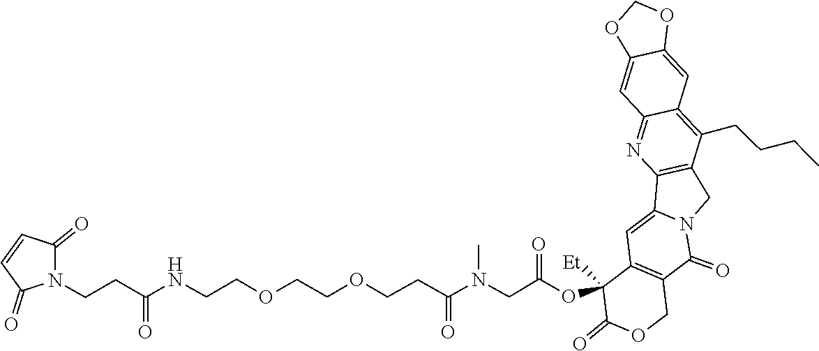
C1=CC(=O)N(CCC(=O)NCCOCCOCCC(=O)N(C)CC(=O)OC2([Et])C3=C(C(=O)N4C(=C3)C3=C(C(CCCC)=C5C(=N3)C=C3OCOC3=C5)C4)COC2=O)C1=O
